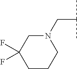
N1(CC(C)C)CC(F)(F)CCC1
